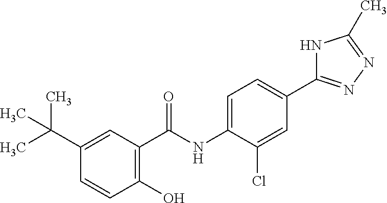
CC(C1=CC(C(NC2=CC=C(C3=NN=C(C)N3)C=C2Cl)=O)=C(O)C=C1)(C)C
